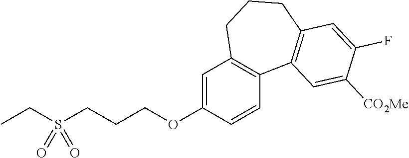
S(CCCOC1=CC2=C(C=C1)C1=C(CCC2)C=C(F)C([CO2Me])=C1)(CC)(=O)=O
